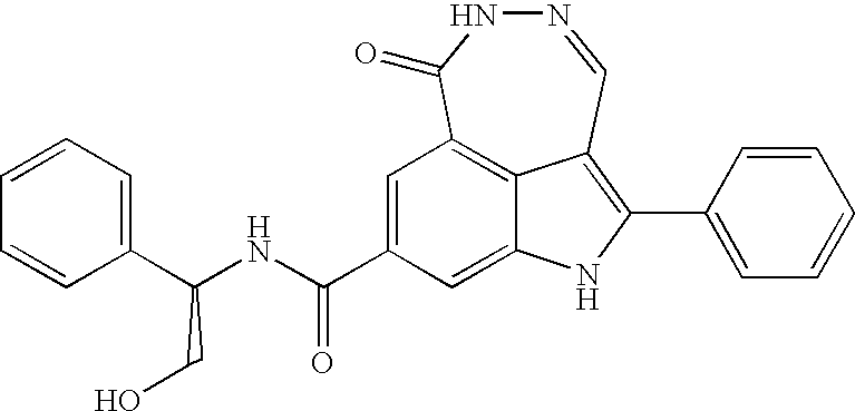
C12=CC(C(NC(C3=CC=CC=C3)CO)=O)=CC3=C1C(=C(C1=CC=CC=C1)N2)C=NNC3=O
